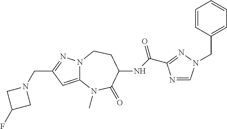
C12=CC(CN3CC(F)C3)=NN1CCC(NC(=O)C1=NN(CC3=CC=CC=C3)C=N1)C(=O)N2C
